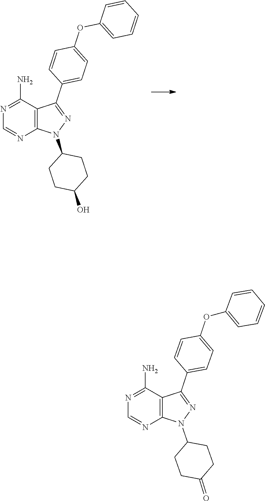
C1=NC2=C(C(N)=N1)C(C1=CC=C(OC3=CC=CC=C3)C=C1)=NN2C1CCC(O)CC1.C1=NC2=C(C(N)=N1)C(C1=CC=C(OC3=CC=CC=C3)C=C1)=NN2C1CCC(=O)CC1
